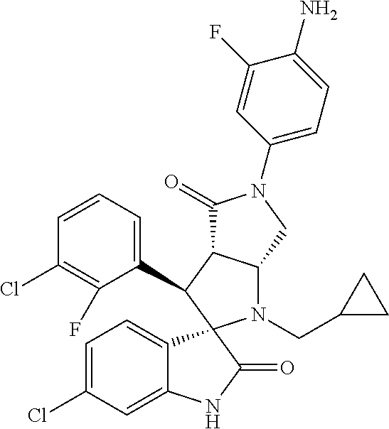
C1(C2C3C(N(CC4CC4)C24C2=CC=C(Cl)C=C2NC4=O)CN(C2=CC=C(N)C(F)=C2)C3=O)=CC=CC(Cl)=C1F
